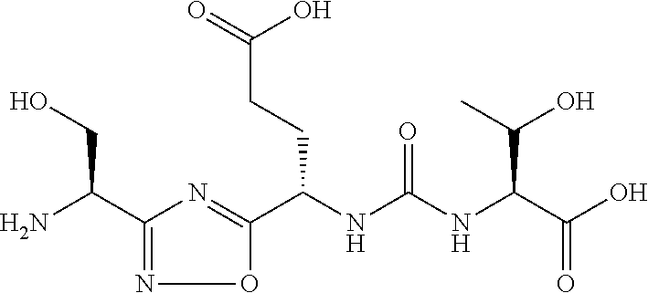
C1(C(N)CO)=NOC(C(NC(NC(C(O)=O)C(C)O)=O)CCC(=O)O)=N1
